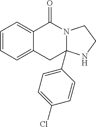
C12=CC=CC=C1CC1(C3=CC=C(Cl)C=C3)N(C2=O)CCN1
